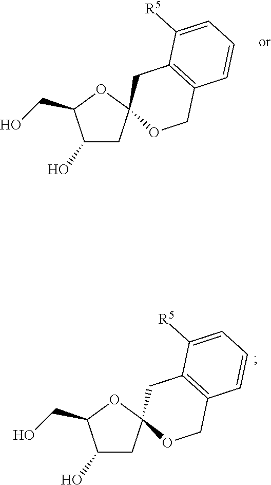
C1(O)CC2(OC1CO)OCC1=C(C2)C([R5])=CC=C1.C1(O)CC2(OC1CO)OCC1=C(C2)C([R5])=CC=C1
